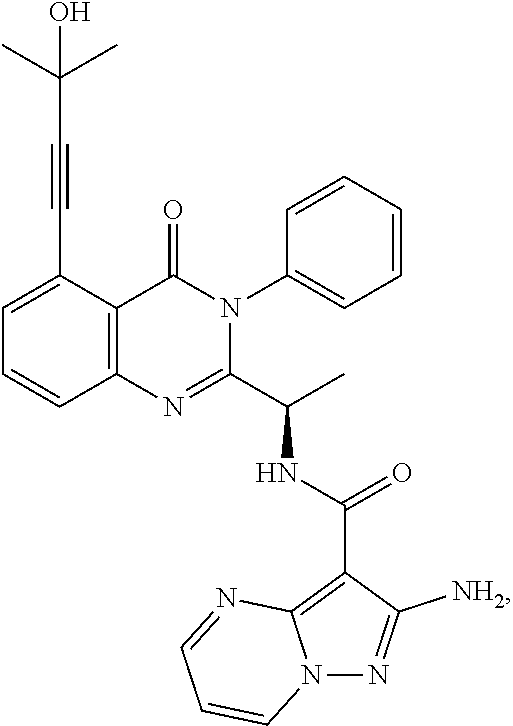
C1=C(C#CC(C)(C)O)C2=C(C=C1)N=C(C(C)NC(C1=C3N(N=C1[NH2])C=CC=N3)=O)N(C1=CC=CC=C1)C2=O
